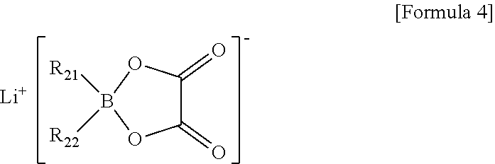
C1(=O)C(=O)OB([R22])([R21])O1.[Li]
